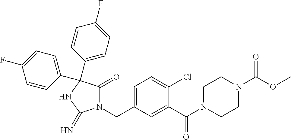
N1(CC2=CC=C(Cl)C(C(=O)N3CCN(C(OC)=O)CC3)=C2)C(=O)C(C2=CC=C(F)C=C2)(C2=CC=C(F)C=C2)NC1=N
